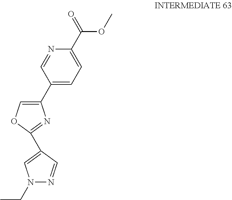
C1(C2=COC(C3=CN(CC)N=C3)=N2)=CC=C(C(=O)OC)N=C1
